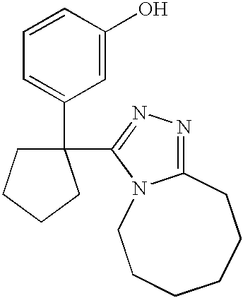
C1=CC=C(C2(C3=NN=C4N3CCCCCC4)CCCC2)C=C1O
